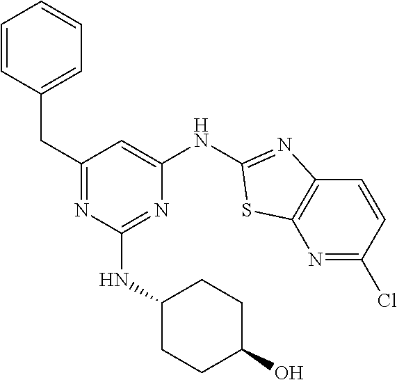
C1=CC(CC2=NC(NC3CCC(O)CC3)=NC(NC3=NC4=C(N=C(Cl)C=C4)S3)=C2)=CC=C1
